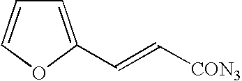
C1=C(C=C[CON3])OC=C1
